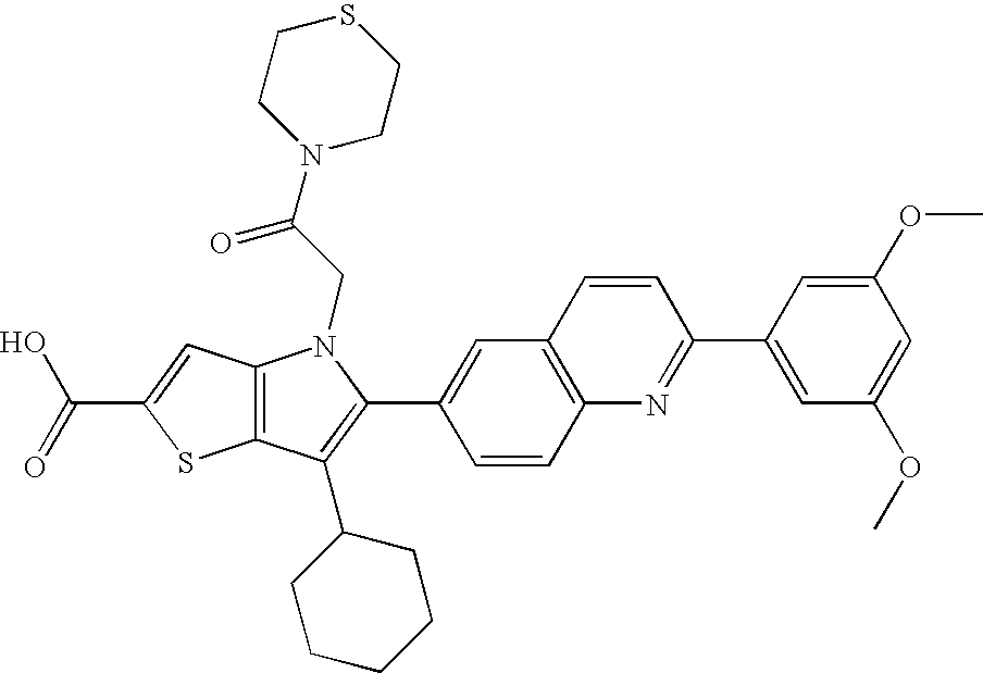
C(C1=CC2=C(S1)C(C1CCCCC1)=C(C1=CC3=C(C=C1)N=C(C1=CC(OC)=CC(OC)=C1)C=C3)N2CC(N1CCSCC1)=O)(=O)O
